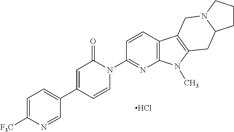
Cl.C1=CN(C2=NC3=C(C=C2)C2=C(N3C)CC3N(C2)CCC3)C(=O)C=C1C1=CC=C([F3C])N=C1
